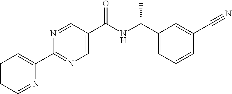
C1(C(NC(C2=CN=C(C3=CC=CC=N3)N=C2)=O)C)=CC=CC(C#N)=C1
